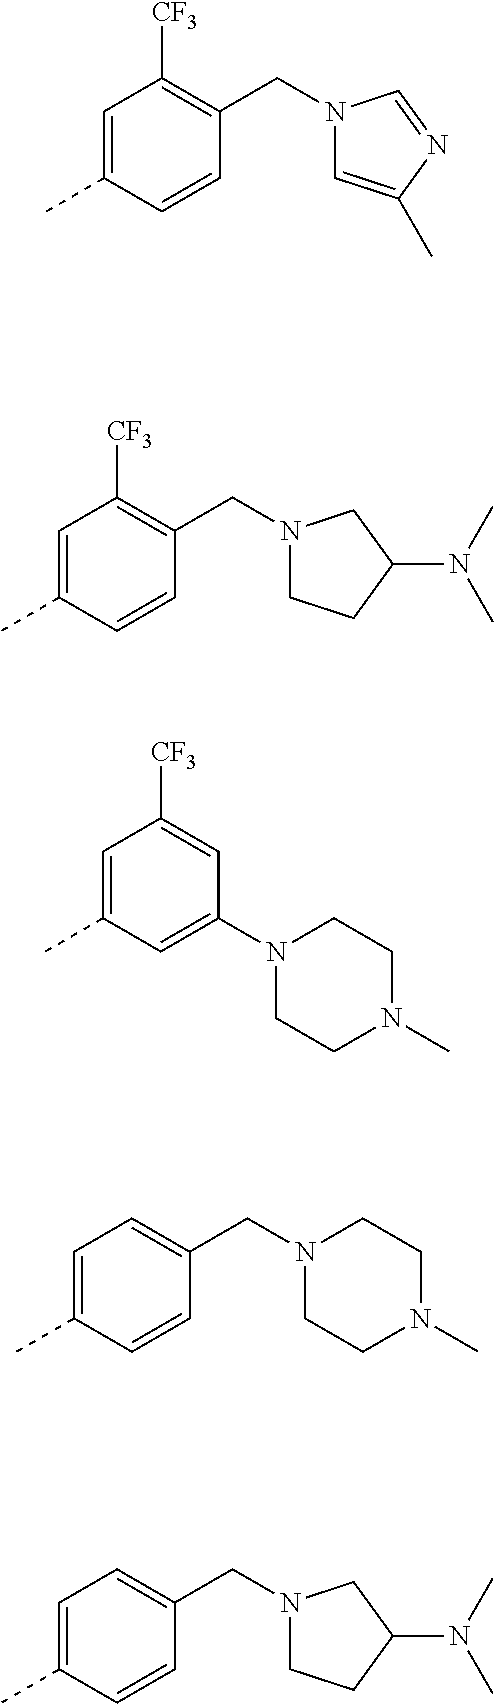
C1=C(C)C=CC(CN2C=C(C)N=C2)=C1[CF3].C1=C(C)C=CC(CN2CCC(N(C)C)C2)=C1[CF3].C1=C(C)C=C(N2CCN(C)CC2)C=C1[CF3].C1=C(C)C=CC(CN2CCN(C)CC2)=C1.C1=C(C)C=CC(CN2CCC(N(C)C)C2)=C1
